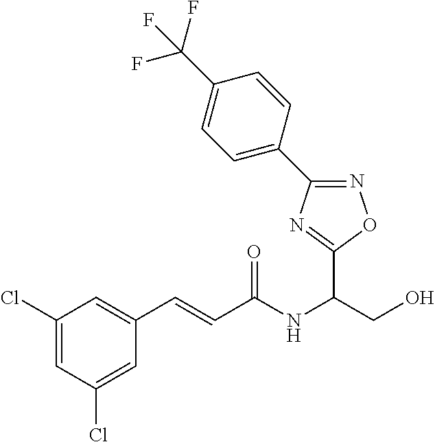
C1(C=CC(NC(CO)C2=NC(C3=CC=C(C(F)(F)F)C=C3)=NO2)=O)=CC(Cl)=CC(Cl)=C1
